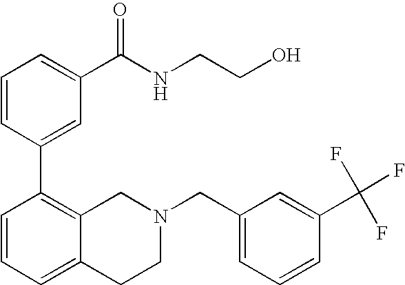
C1=CC(C2=C3C(=CC=C2)CCN(CC2=CC=CC(C(F)(F)F)=C2)C3)=CC(C(NCCO)=O)=C1
